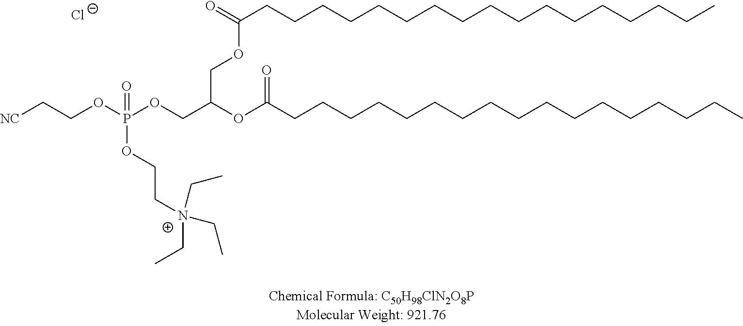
O(CC(OC(CCCCCCCCCCCCCCCCC)=O)COC(CCCCCCCCCCCCCCCCC)=O)P(OCC[NC])(OCC[N+](CC)(CC)CC)=O.[Cl-]
